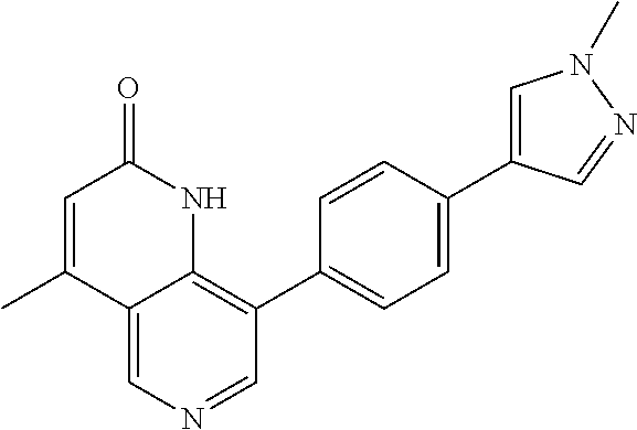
C12=CN=CC(C3=CC=C(C4=CN(C)N=C4)C=C3)=C1NC(=O)C=C2C
